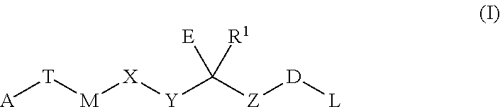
[A][T][M][X][Y]C([Z][D][L])([R1])[E]
